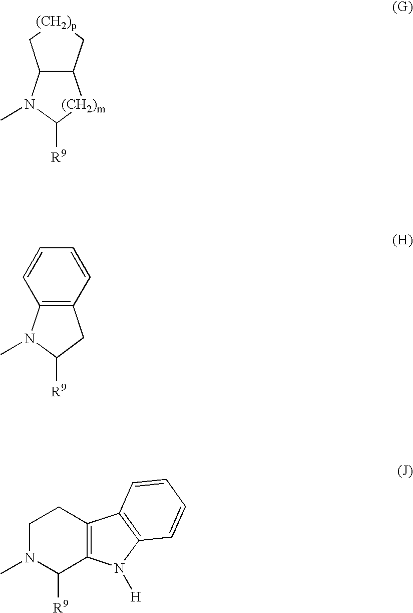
C12C(C[(CH2)p]C1)[(CH2)m]C([R9])N2C.C12=C(CC([R9])N1C)C=CC=C2.C1N(C)C([R9])C2=C(C1)C1=C(N2[H])C=CC=C1
